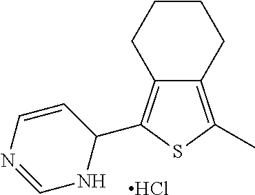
C12=C(C)SC(C3C=CN=CN3)=C1CCCC2.Cl
